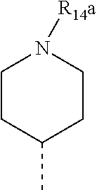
C1CC(C)CCN1[R14a]
